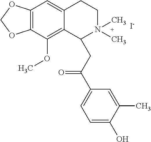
[I-].C12=C(C(OC)=C3C(=C1)CCN(C)(C)C3CC(C1=CC=C(O)C(C)=C1)=O)OCO2
